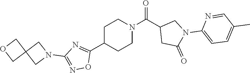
C1C(C2=NC(N3CC4(C3)COC4)=NO2)CCN(C(=O)C2CC(=O)N(C3=CC=C(C)C=N3)C2)C1
